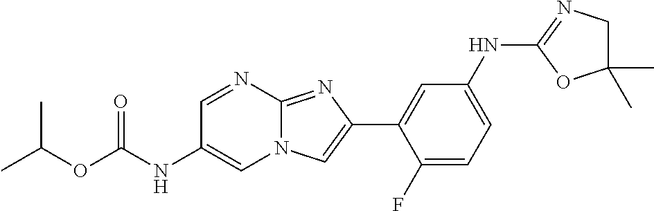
C1=NC2=NC(C3=CC(NC4=NCC(C)(C)O4)=CC=C3F)=CN2C=C1NC(OC(C)C)=O
